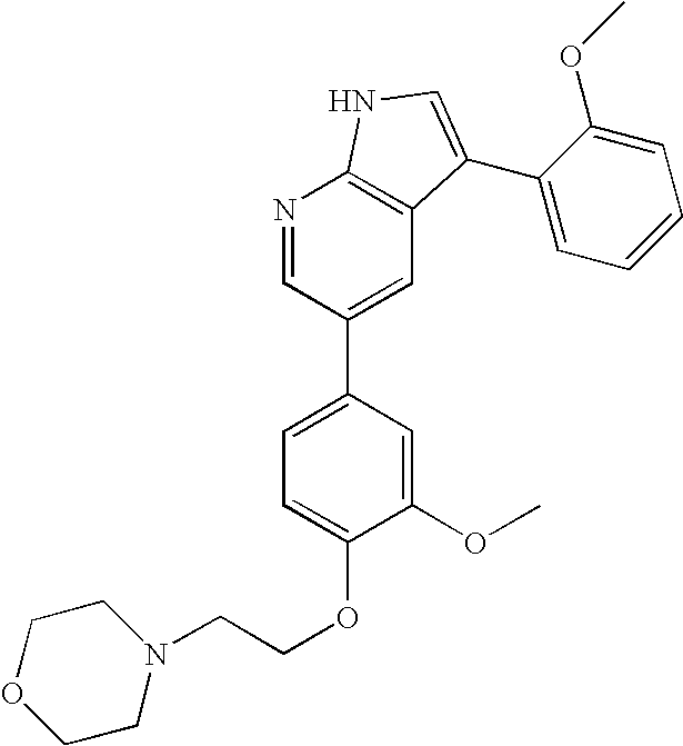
C1(OC)=CC(C2=CC3=C(N=C2)NC=C3C2=CC=CC=C2OC)=CC=C1OCCN1CCOCC1
